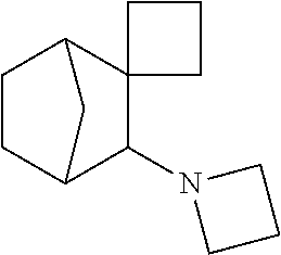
C1CC2C(N3CCC3)C3(C1C2)CCC3
